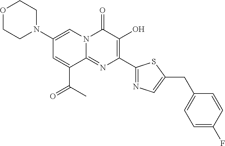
O1CCN(C2=CN3C(=NC(C4=NC=C(CC5=CC=C(F)C=C5)S4)=C(O)C3=O)C(C(C)=O)=C2)CC1
